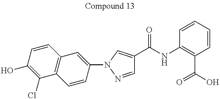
C1=CC=CC(C(=O)O)=C1NC(=O)C1=CN(C2=CC3=C(C=C2)C(Cl)=C(O)C=C3)N=C1
